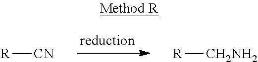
[R][CN].[R][CH2NH2]
